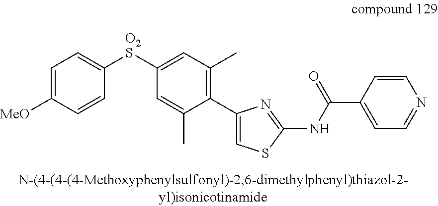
C1([O2S]C2=CC=C([MeO])C=C2)=CC(C)=C(C2=CSC(NC(C3=CC=NC=C3)=O)=N2)C(C)=C1
